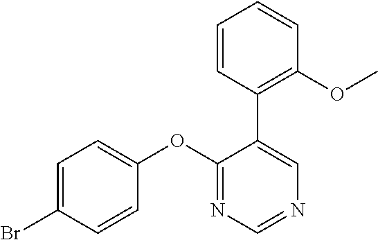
C1(OC2=CC=C(Br)C=C2)=NC=NC=C1C1=C(OC)C=CC=C1
